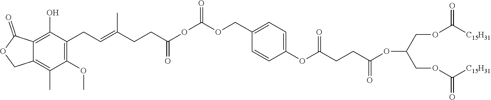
O(C(COC([C15H31])=O)COC([C15H31])=O)C(=O)CCC(=O)OC1=CC=C(COC(OC(CCC(=CCC2=C(OC)C(C)=C3C(=C2O)C(=O)OC3)C)=O)=O)C=C1
